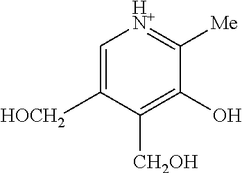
C1=C([HOCH2])C([CH2OH])=C(O)C([Me])=[HN+]1
